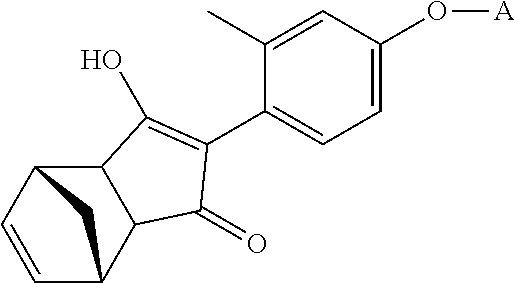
C12C3C=CC(C1C(=O)C(C1=CC=C(O[A])C=C1C)=C2O)C3
